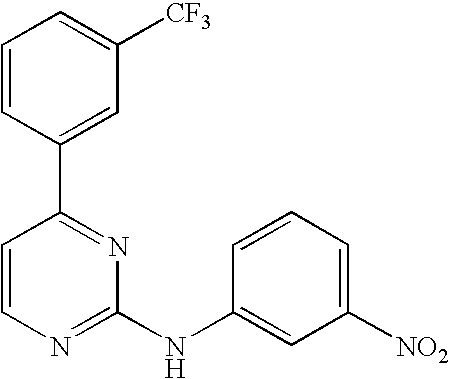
C1=CC(C2=NC(NC3=CC([NO2])=CC=C3)=NC=C2)=CC([CF3])=C1
